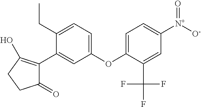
C1(=O)C(C2=CC(OC3=CC=C([N+]([O-])=O)C=C3C(F)(F)F)=CC=C2CC)=C(O)CC1
